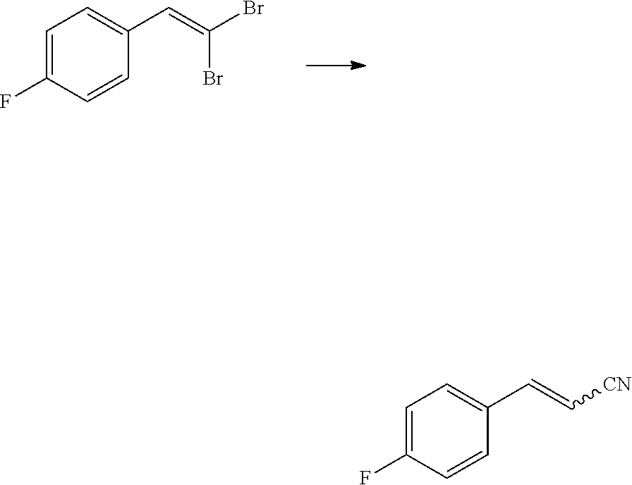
C1=C(F)C=CC(C=C(Br)Br)=C1.C1=C(F)C=CC(C=C[CN])=C1
